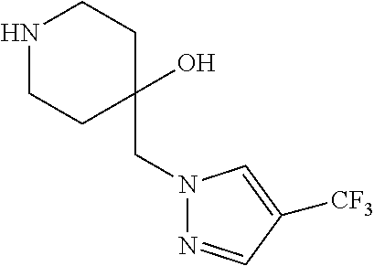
N1CCC(CN2N=CC([CF3])=C2)(O)CC1
